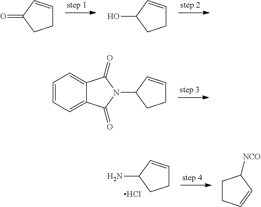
C1C=CC(=O)C1.C1C=CC(O)C1.C1=CC=C2C(=C1)C(=O)N(C1C=CCC1)C2=O.NC1C=CCC1.Cl.C1CC=CC1[NCO]
